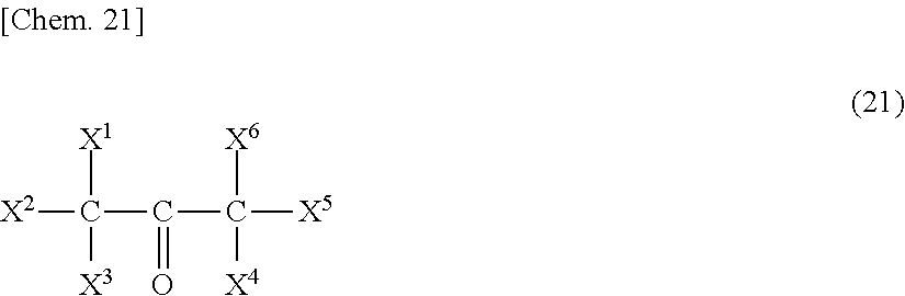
[X1]C(C(=O)C([X4])([X6])[X5])([X2])[X3]
